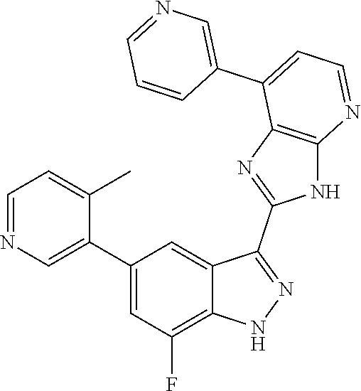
C1=NC=C(C2=CC(F)=C3C(=C2)C(C2=NC4=C(N2)N=CC=C4C2=CN=CC=C2)=NN3)C(C)=C1
